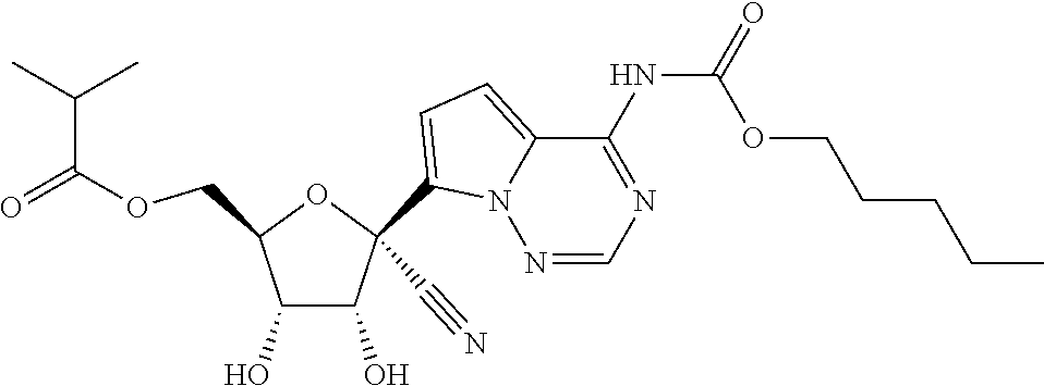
O(CC1C(O)C(O)C(C#N)(C2=CC=C3N2N=CN=C3NC(=O)OCCCCC)O1)C(=O)C(C)C
